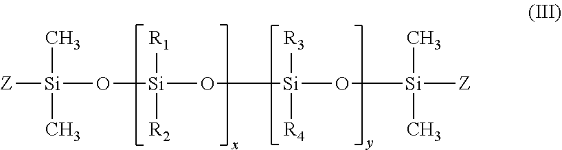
[Z][Si](C)(C)O[Si]([R1])([R2])O[Si]([R3])([R4])O[Si](C)(C)[Z]
